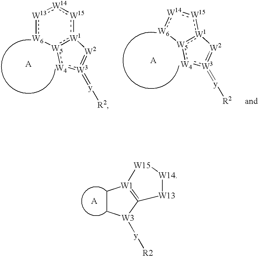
C1C[W3]([y][R2])C2=[W1]1[W15][W14][W13]2.[W13]1:[W6][W5]2:[W1](:[W15]:[W14]:1)[W2]=[W3](=[y][R2]):[W4]:2.[W5]12:[W1](:[W15]:[W14]:[W6]1)[W2]=[W3](=[y][R2]):[W4]:2
